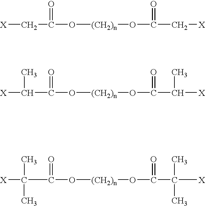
[X]CC(=O)O[(CH2)n]OC(C[X])=O.[X]C(C(=O)O[(CH2)n]OC(C([X])C)=O)C.[X]C(C(=O)O[(CH2)n]OC(C([X])(C)C)=O)(C)C
